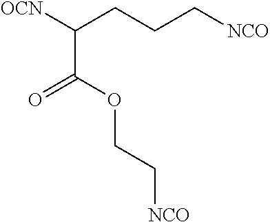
[OCN]C(CCC[NCO])C(=O)OCC[NCO]
